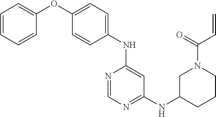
C1(OC2=CC=CC=C2)=CC=C(NC2=CC(NC3CCCN(C(=O)C=C)C3)=NC=N2)C=C1
